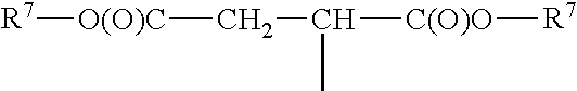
[R7][O(O)C]CC(C)[C(O)O][R7]
